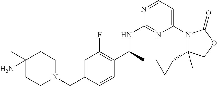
C1(C2CC2)(C)N(C2=CC=NC(NC(C3=C(F)C=C(CN4CCC(N)(C)CC4)C=C3)C)=N2)C(=O)OC1
